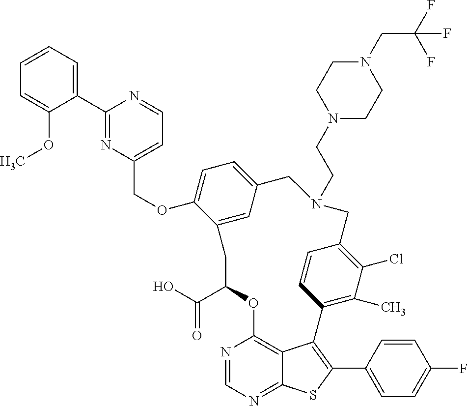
C1(C2=NC(COC3=CC=C4C=C3CC(C(O)=O)OC3=C5C(=NC=N3)SC(C3=CC=C(F)C=C3)=C5C3=C(C)C(Cl)=C(C=C3)CN(CCN3CCN(CC(F)(F)F)CC3)C4)=CC=N2)=CC=CC=C1OC
